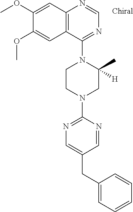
N1=C(N2CCN(C3=NC=C(CC4=CC=CC=C4)C=N3)CC2([H])C)C2=C(N=C1)C=C(OC)C(OC)=C2
